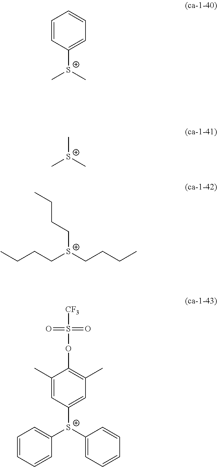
C1=CC([S+](C)C)=CC=C1.C[S+](C)C.CCCC[S+](CCCC)CCCC.C1=CC=CC([S+](C2=CC=CC=C2)C2=CC(C)=C(OS([CF3])(=O)=O)C(C)=C2)=C1
